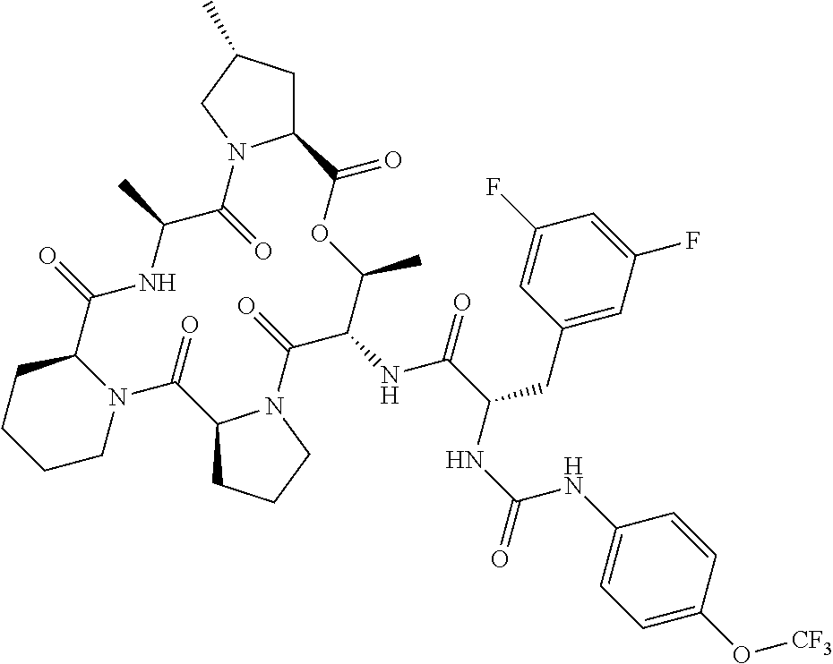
C12CC(C)CN1C(=O)C(C)NC(=O)C1CCCCN1C(=O)C1CCCN1C(=O)C(NC(=O)C(CC1=CC(F)=CC(F)=C1)NC(=O)NC1=CC=C(O[CF3])C=C1)C(C)OC2=O
